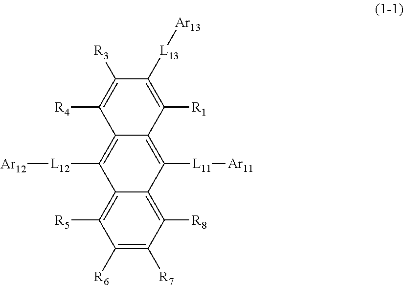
C1([R6])=C([R7])C([R8])=C2C(=C1[R5])C([L12][Ar12])=C1C(=C2[L11][Ar11])C([R1])=C([L13][Ar13])C([R3])=C1[R4]
